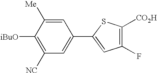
C1([iBuO])=C([NC])C=C(C2=CC(F)=C([CO2H])S2)C=C1[Me]
